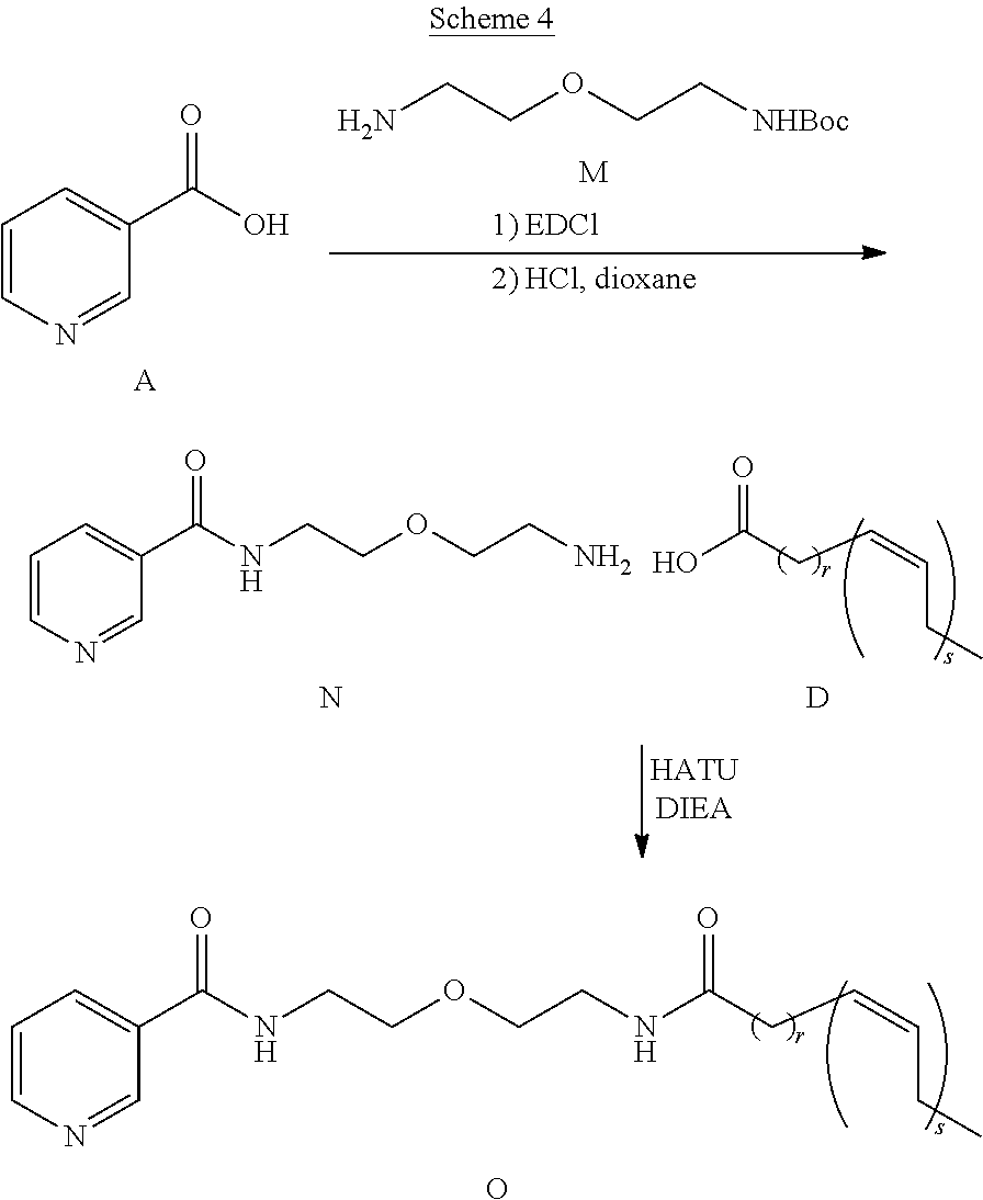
C1=CN=CC(C(=O)NCCOCCN)=C1.N.OC(CC=CCC)=O.[D].C1=CN=CC(C(O)=O)=C1.[A].NCCOCC[NHBoc].[M].C1=CN=CC(C(=O)NCCOCCNC(CC=CCC)=O)=C1.O
